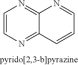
C1=CN=C2C(=N1)N=CC=C2
